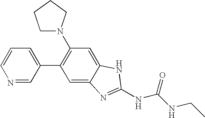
C1(N2CCCC2)=C(C2=CC=CN=C2)C=C2C(=C1)NC(NC(NCC)=O)=N2
